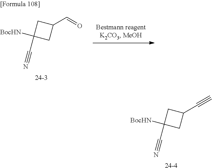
[24-4].C1(C#C)CC([BocHN])(C#N)C1.[24-3].C1(C=O)CC([BocHN])(C#N)C1
